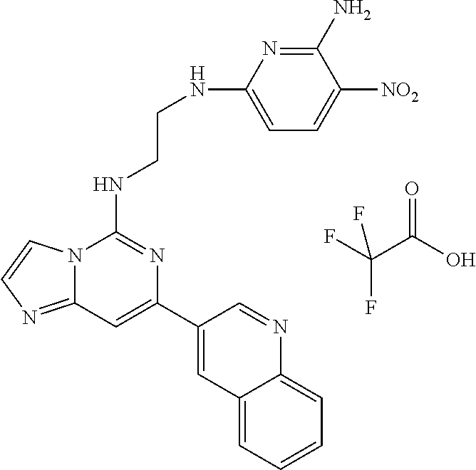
C12=NC=CN1C(NCCNC1=CC=C([NO2])C(N)=N1)=NC(C1=CC3=CC=CC=C3N=C1)=C2.FC(C(O)=O)(F)F
